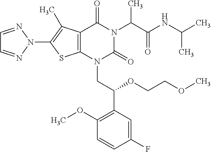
C12=C(C(C)=C(N3N=CC=N3)S1)C(=O)N(C(C(=O)NC(C)C)C)C(=O)N2CC(C1=C(OC)C=CC(F)=C1)OCCOC
